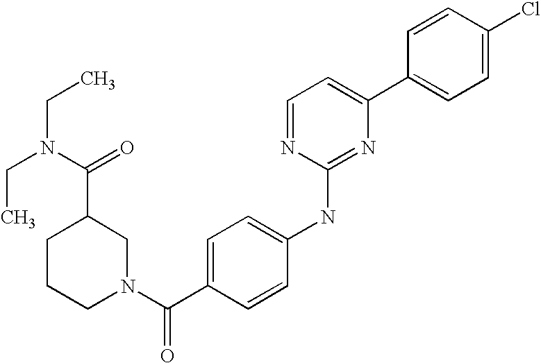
C1=CC(C2=CC=NC(NC3=CC=C(C(N4CC(C(N(CC)CC)=O)CCC4)=O)C=C3)=N2)=CC=C1Cl
